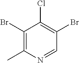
C1(Br)=C(C)N=CC(Br)=C1Cl
